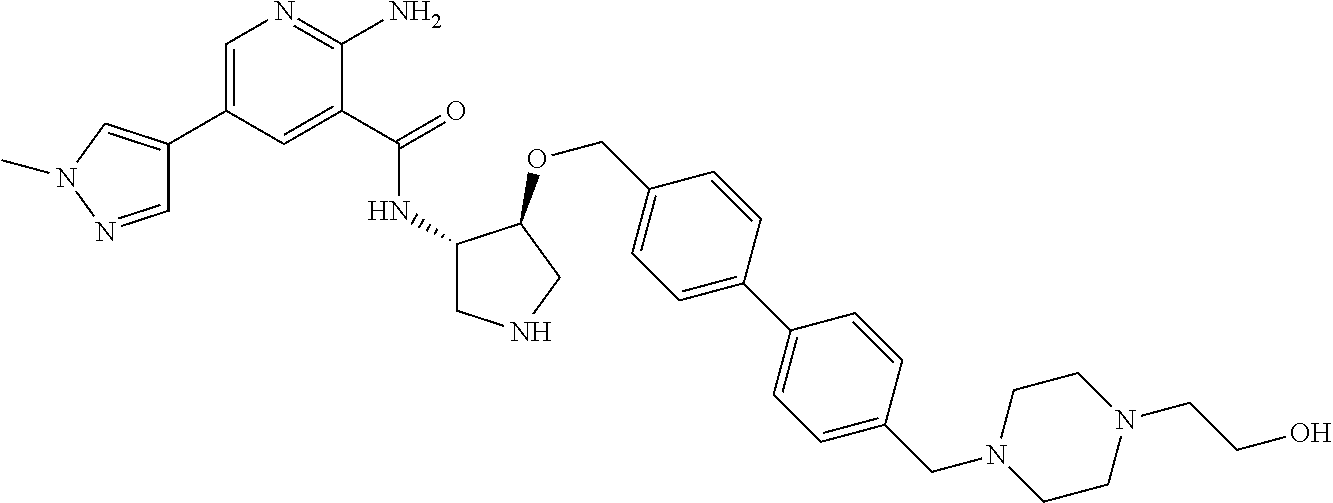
C1=C(C2=CN(C)N=C2)C=C(C(NC2CNCC2OCC2=CC=C(C3=CC=C(CN4CCN(CCO)CC4)C=C3)C=C2)=O)C(N)=N1
